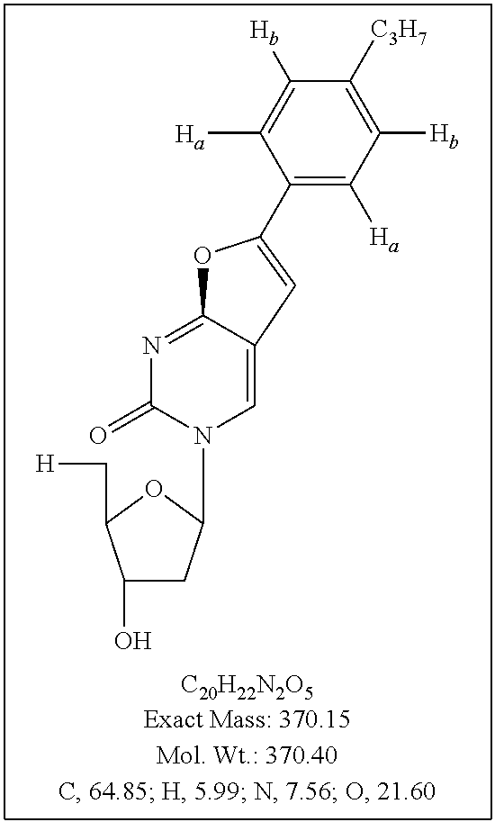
C1(C2=CC3=CN(C4CC(O)C(C[H])O4)C(=O)N=C3O2)=C([Ha])C([Hb])=C([C3H7])C([Hb])=C1[Ha]
